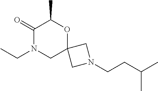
C1(=O)N(CC)CC2(OC1C)CN(CCC(C)C)C2
